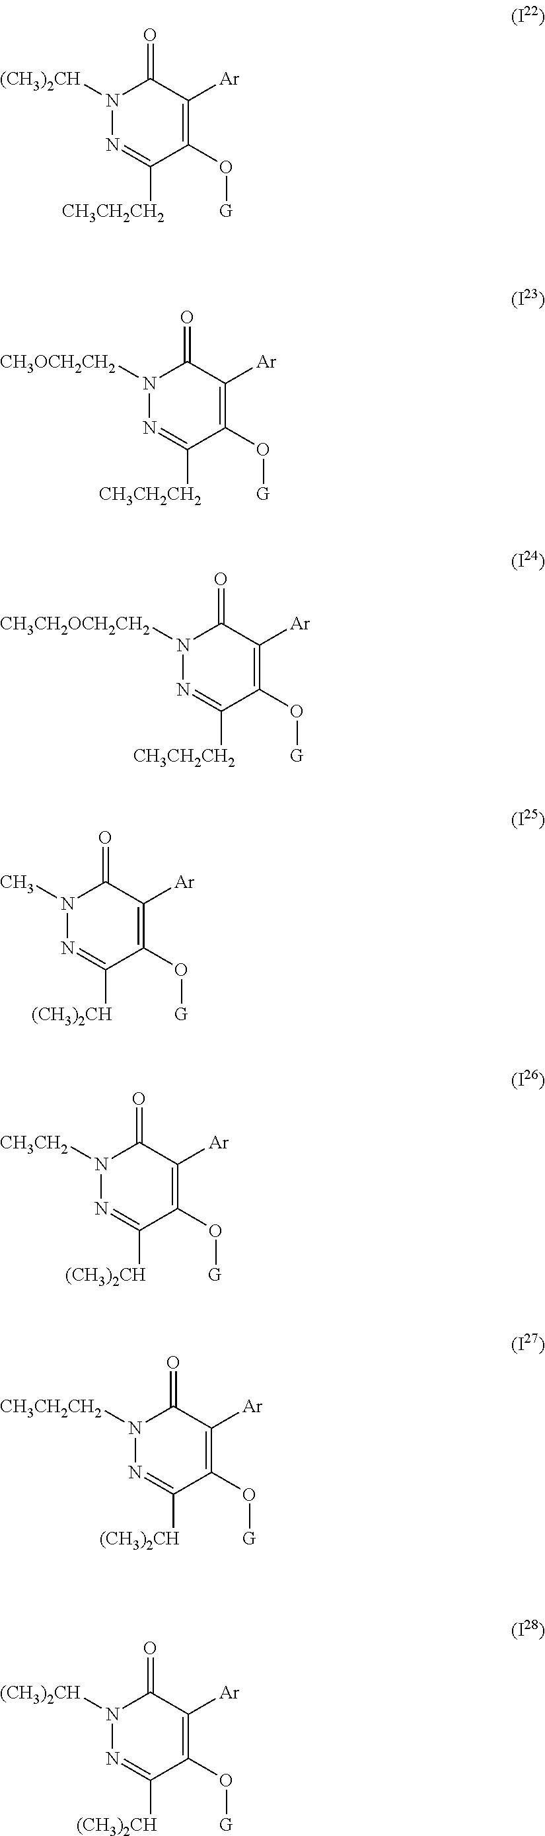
C1(O[G])=C([Ar])C(=O)N([(CH3)2CH])N=C1[CH3CH2CH2].C1(O[G])=C([Ar])C(=O)N([CH3OCH2CH2])N=C1[CH3CH2CH2].C1(O[G])=C([Ar])C(=O)N([CH3CH2OCH2CH2])N=C1[CH3CH2CH2].C1(O[G])=C([Ar])C(=O)N(C)N=C1[(CH3)2CH].C1(O[G])=C([Ar])C(=O)N([CH3CH2])N=C1[(CH3)2CH].C1(O[G])=C([Ar])C(=O)N([CH3CH2CH2])N=C1[(CH3)2CH].C1(O[G])=C([Ar])C(=O)N([(CH3)2CH])N=C1[(CH3)2CH]
